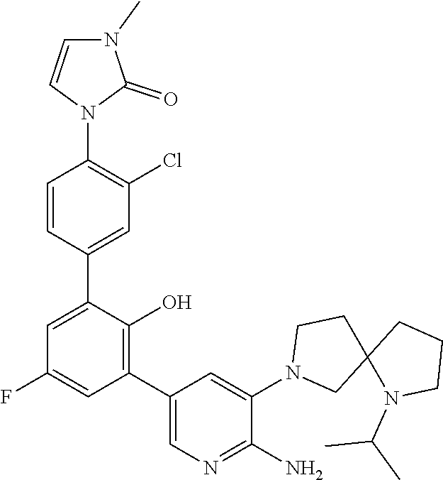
N1(C2=CC(C3=C(O)C(C4=CC(Cl)=C(N5C=CN(C)C5=O)C=C4)=CC(F)=C3)=CN=C2N)CC2(CC1)N(C(C)C)CCC2
